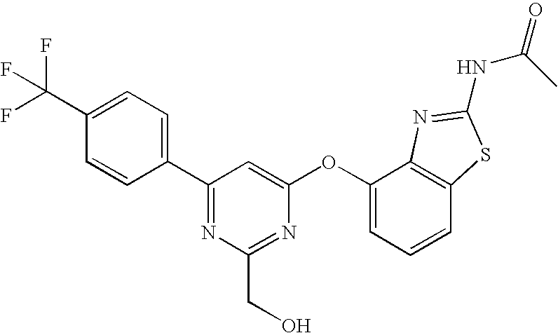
C1(C(F)(F)F)=CC=C(C2=NC(CO)=NC(OC3=CC=CC4=C3N=C(NC(=O)C)S4)=C2)C=C1
